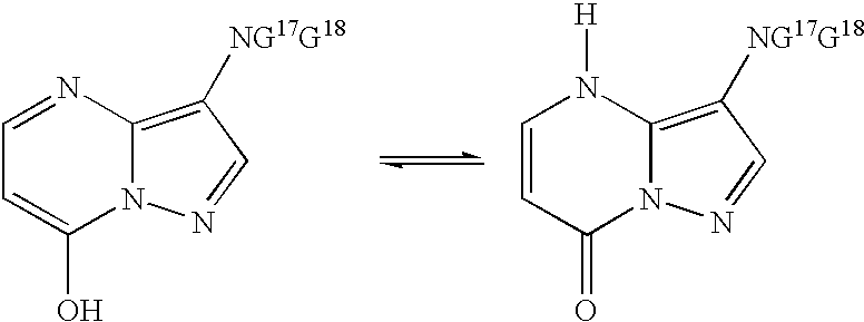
C1=C(O)N2C(=C([NG17G18])C=N2)N=C1.C1=CN([H])C2=C([NG17G18])C=NN2C1=O
